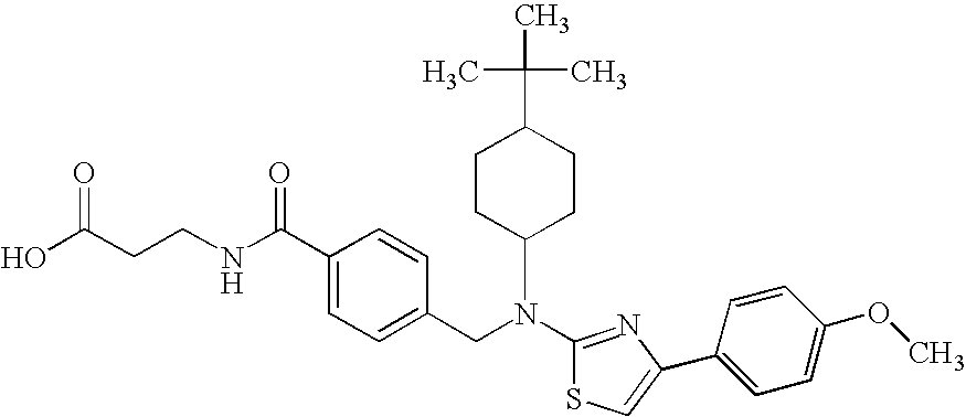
N(C1=NC(C2=CC=C(OC)C=C2)=CS1)(CC1=CC=C(C(NCCC(O)=O)=O)C=C1)C1CCC(C(C)(C)C)CC1
